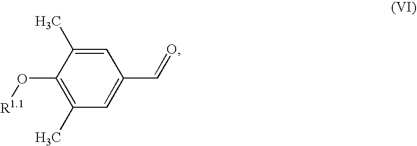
C1(O[R1.1])=C(C)C=C(C=O)C=C1C
